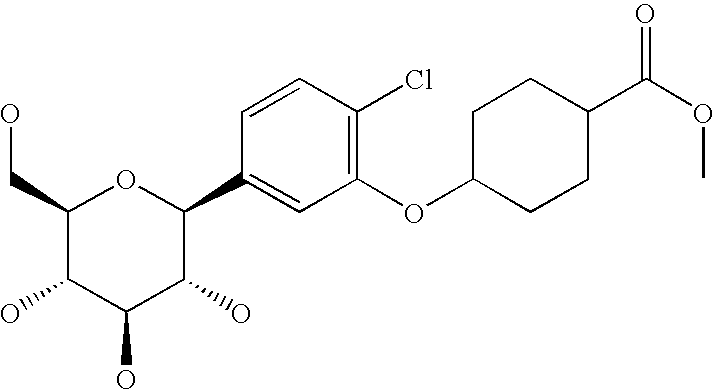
C1(CO)C(O)C(O)C(O)C(C2=CC(OC3CCC(C(OC)=O)CC3)=C(Cl)C=C2)O1
